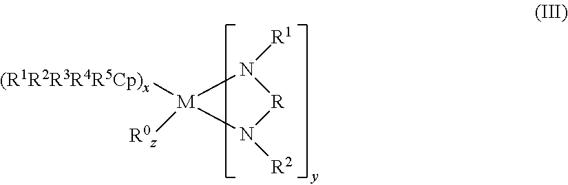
[R]1N([R1])[M]([(R1R2R3R4R5Cp)x])([R0z])N1[R2]
